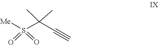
O=S(=O)(C(C)(C)C#C)[Me]
